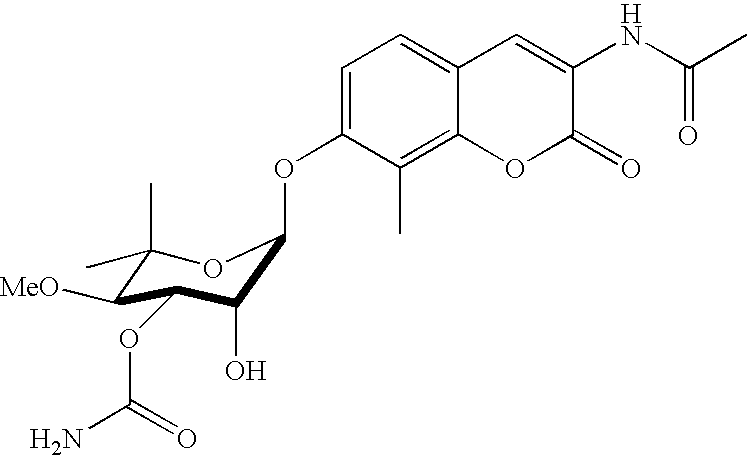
C1=C(OC2C(O)C(OC(=O)N)C([MeO])C(C)(C)O2)C(C)=C2C(=C1)C=C(NC(=O)C)C(=O)O2
